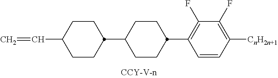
C1(C2CCC(C=C)CC2)CCC(C2=C(F)C(F)=C([CnH2n+1])C=C2)CC1
